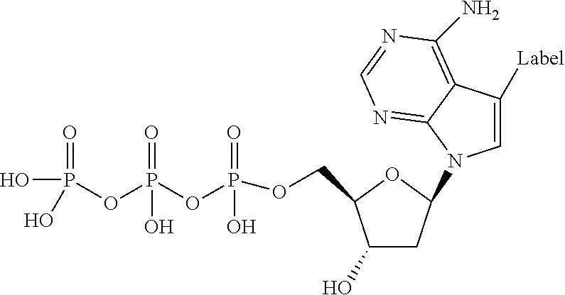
O(P(=O)(O)OP(=O)(O)OP(=O)(O)O)CC1C(O)CC(N2C=C([Label])C3=C(N)N=CN=C32)O1
